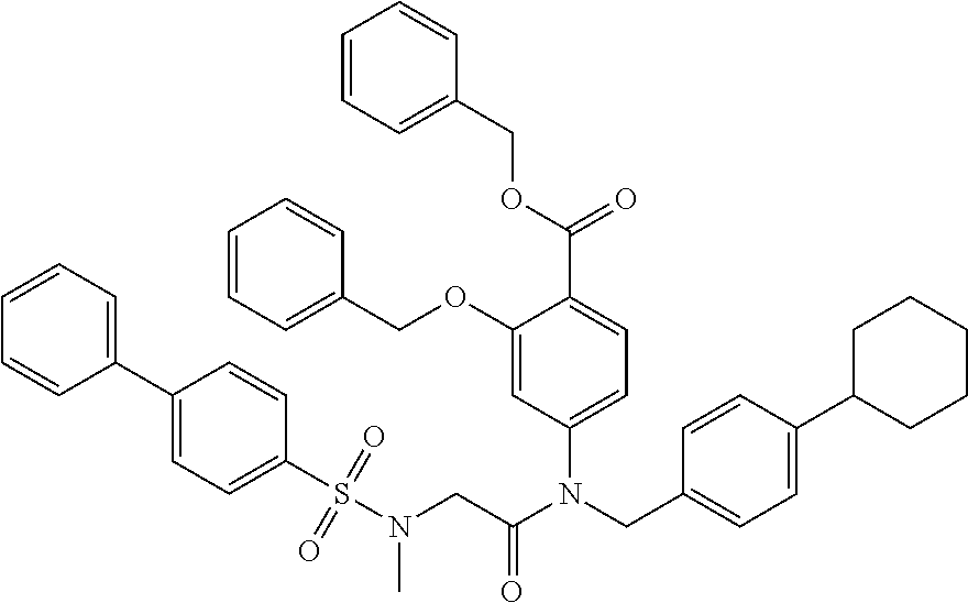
O(C(=O)C1=CC=C(N(C(CN(C)S(C2=CC=C(C3=CC=CC=C3)C=C2)(=O)=O)=O)CC2=CC=C(C3CCCCC3)C=C2)C=C1OCC1=CC=CC=C1)CC1=CC=CC=C1
